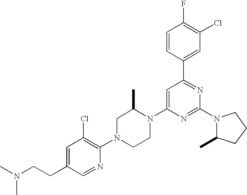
C1=C(CCN(C)C)C=NC(N2CCN(C3=CC(C4=CC(Cl)=C(F)C=C4)=NC(N4C(C)CCC4)=N3)C(C)C2)=C1Cl
